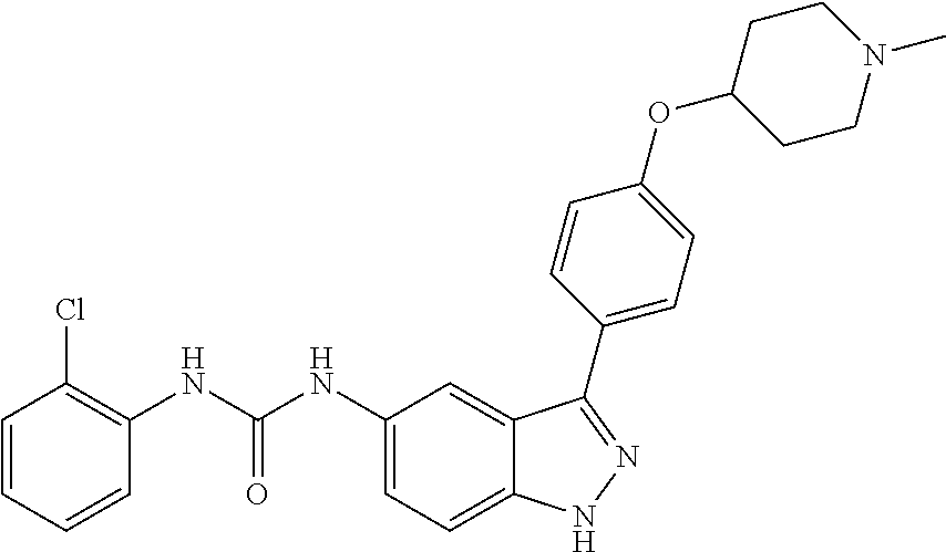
C1=CC=CC(Cl)=C1NC(NC1=CC=C2C(=C1)C(C1=CC=C(OC3CCN(C)CC3)C=C1)=NN2)=O
